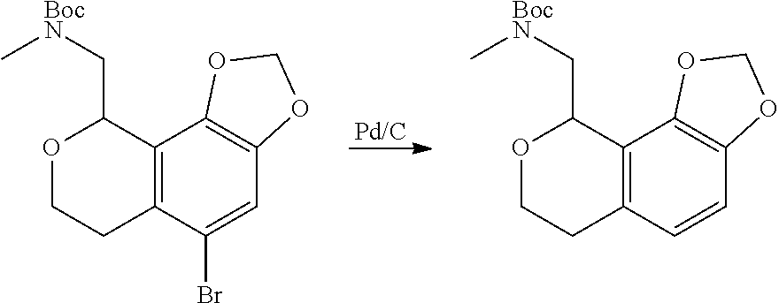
[Pd/C].C12=C(C(Br)=CC3=C1OCO3)CCOC2C[BocN]C.C12=C(C=CC3=C1OCO3)CCOC2C[BocN]C
